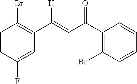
C1=CC(F)=CC(C([H])=CC(C2=C(Br)C=CC=C2)=O)=C1Br
